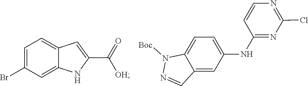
C1(Br)=CC=C2C=C(C(=O)[OH])NC2=C1.N1([Boc])N=CC2=CC(NC3=NC(Cl)=NC=C3)=CC=C12
